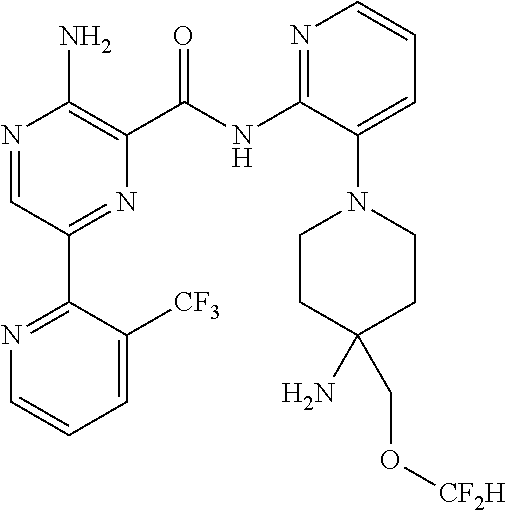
N1=CC(C2=NC=CC=C2[CF3])=NC(C(NC2=NC=CC=C2N2CCC(N)(CO[CF2H])CC2)=O)=C1N
